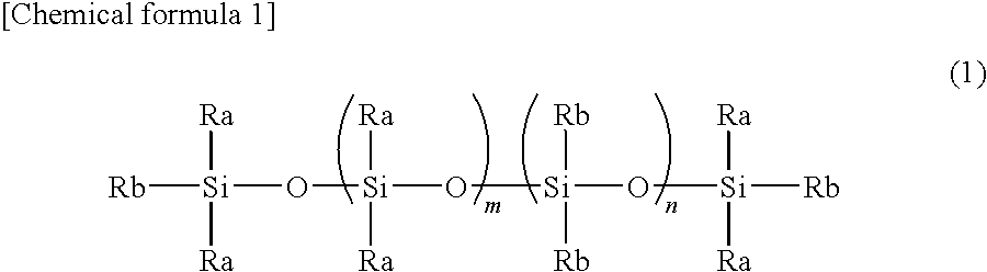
[Rb][Si](O[Si](O[Si](O[Si]([Rb])([Ra])[Ra])([Rb])[Rb])([Ra])[Ra])([Ra])[Ra]
